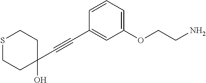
C1=CC(C#CC2(O)CCSCC2)=CC(OCCN)=C1
